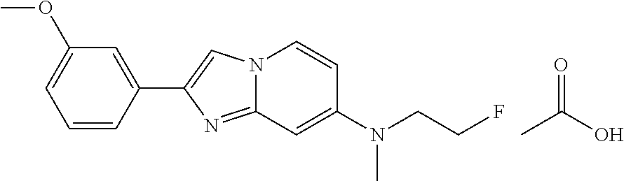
C1=CC(C2=CN3C(=N2)C=C(N(CCF)C)C=C3)=CC(OC)=C1.CC(O)=O
